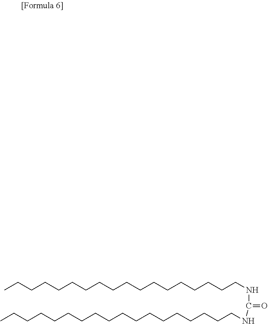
CCCCCCCCCCCCCCCCCCNC(=O)NCCCCCCCCCCCCCCCCCC
